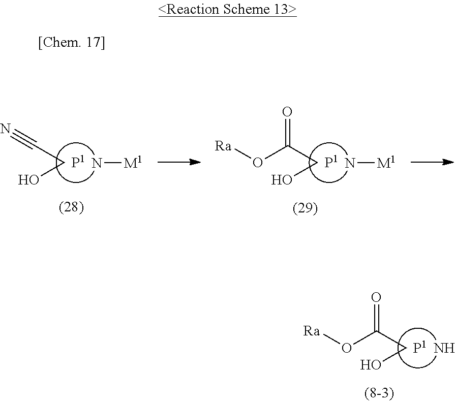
[P1].C(C(=O)O[Ra])O.N.[P1].C(C#N)O.N[M1].[P1].C(C(=O)O[Ra])O.N[M1]
